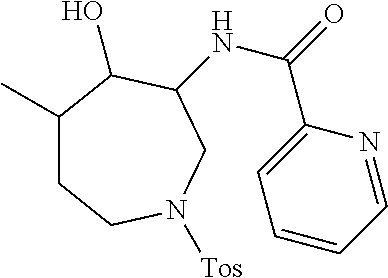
C1(C)CCN([Tos])CC(NC(C2=CC=CC=N2)=O)C1O
